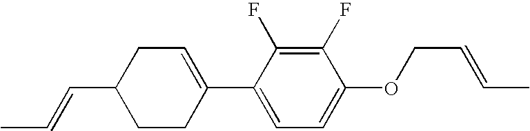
C1(F)=C(F)C(C2=CCC(C=CC)CC2)=CC=C1OCC=CC
